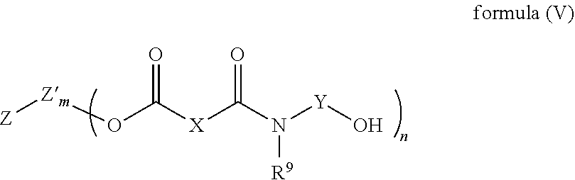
[Z][Zm]OC([X]C(N([Y]O)[R9])=O)=O
